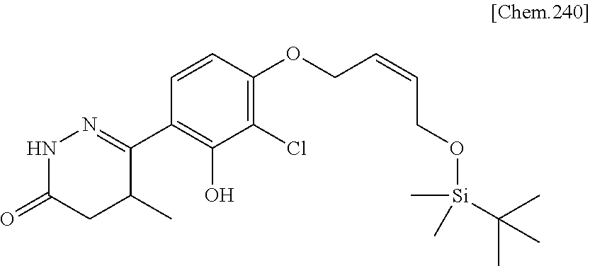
C1(C2=NNC(=O)CC2C)=C(O)C(Cl)=C(OCC=CCO[Si](C)(C)C(C)(C)C)C=C1
